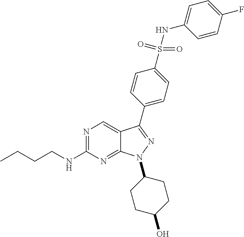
N1=C(NCCCC)N=C2C(=C1)C(C1=CC=C(S(NC3=CC=C(F)C=C3)(=O)=O)C=C1)=NN2C1CCC(O)CC1
